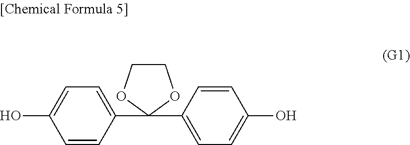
C1=CC(C2(C3=CC=C(O)C=C3)OCCO2)=CC=C1O
